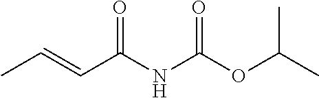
CC=CC(NC(OC(C)C)=O)=O
